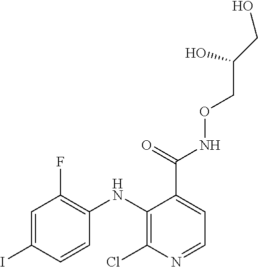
C1=C(I)C=CC(NC2=C(Cl)N=CC=C2C(=O)NOCC(O)CO)=C1F
